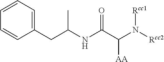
C1=CC(CC(NC(C(N([Rcc2])[Rcc1])[AA])=O)C)=CC=C1
